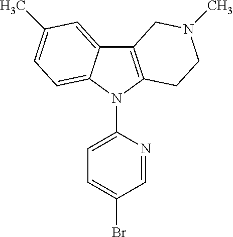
C12=C(N(C3=CC=C(Br)C=N3)C3=CC=C(C)C=C13)CCN(C)C2
